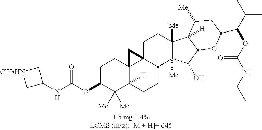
C1C(OC(NC2C[ClHHN]C2)=O)C([Me])([Me])C2([H])C3(C1)C1(CCC4([Me])C([Me])(C(O)C5C4([H])C([Me])CC(C(C(C)C)OC(NCC)=O)O5)C1CC2)C3
